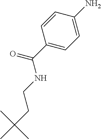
C1(C(NCCC(C)(C)C)=O)=CC=C(N)C=C1
